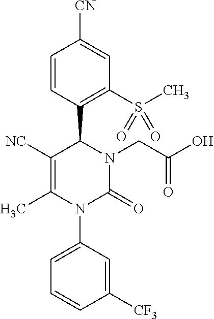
C1([NC])=C(C)N(C2=CC=CC([CF3])=C2)C(=O)N(CC(O)=O)C1C1=C(S(C)(=O)=O)C=C([CN])C=C1
